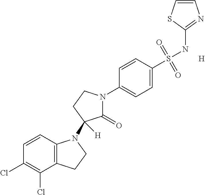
C12=C(C=CC(Cl)=C1Cl)N(C1([H])C(=O)N(C3=CC=C(S(NC4=NC=CS4)(=O)=O)C=C3)CC1)CC2.[H]
